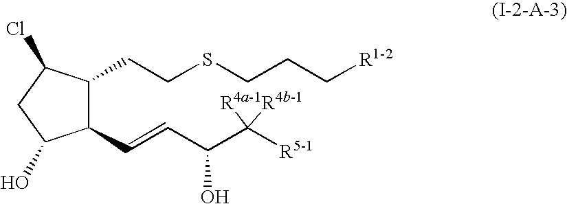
C1(C=CC(C([R5-1])([R4a-1])[R4b-1])O)C(CCSCCC[R1-2])C(Cl)CC1O
